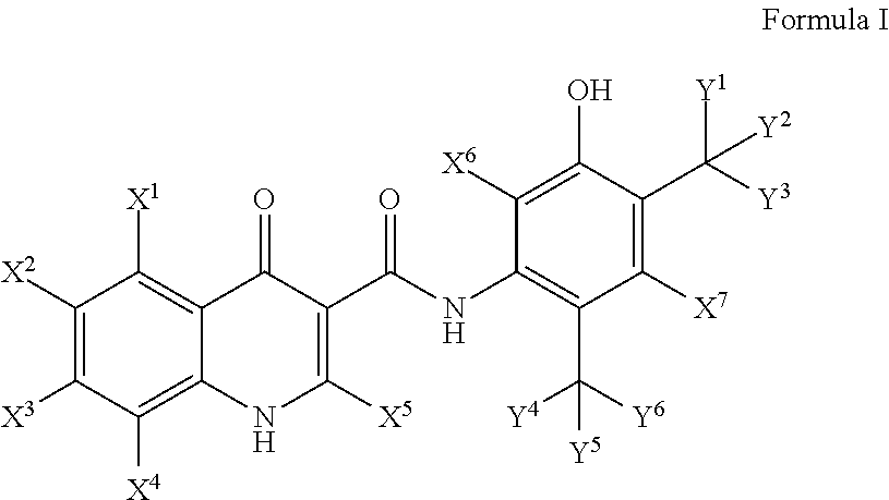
C1([X2])=C([X3])C([X4])=C2C(=C1[X1])C(=O)C(C(NC1=C(C([Y4])([Y6])[Y5])C([X7])=C(C([Y3])([Y1])[Y2])C(O)=C1[X6])=O)=C([X5])N2
